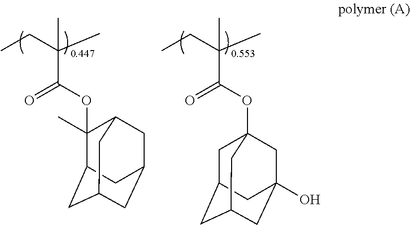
O(C(C(C)(CC)C)=O)C12CC3CC(CC(O)(C1)C3)C2.C(C(C)(CC)C)(=O)OC1(C)C2CC3CC(CC1C3)C2
